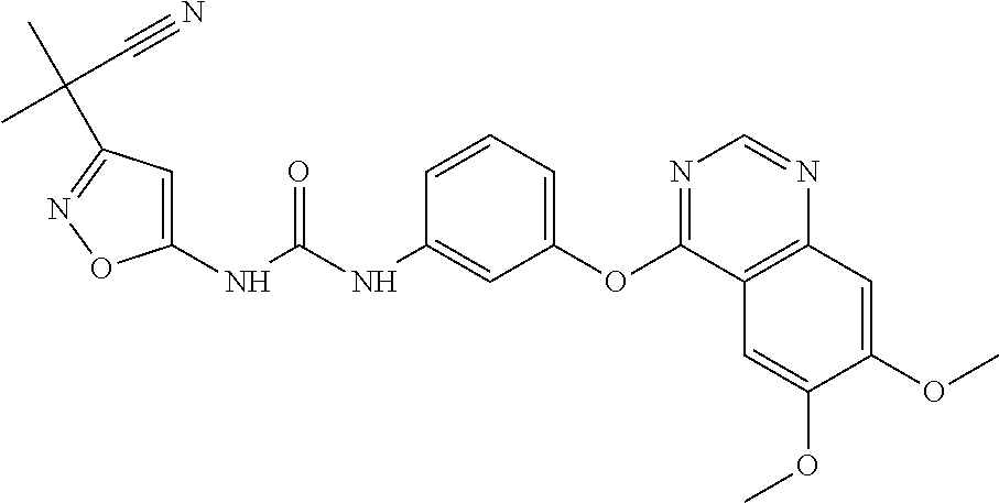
N(C(NC1=CC(OC2=NC=NC3=C2C=C(OC)C(OC)=C3)=CC=C1)=O)C1=CC(C(C)(C#N)C)=NO1
